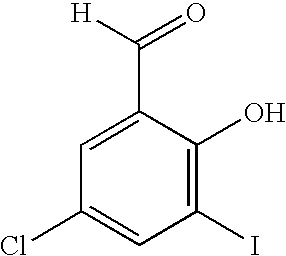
C1(I)=C(O)C(C(=O)[H])=CC(Cl)=C1
